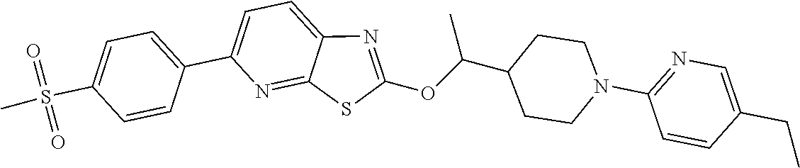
C1=C(C2=CC=C(S(C)(=O)=O)C=C2)N=C2C(=C1)N=C(OC(C1CCN(C3=NC=C(CC)C=C3)CC1)C)S2
